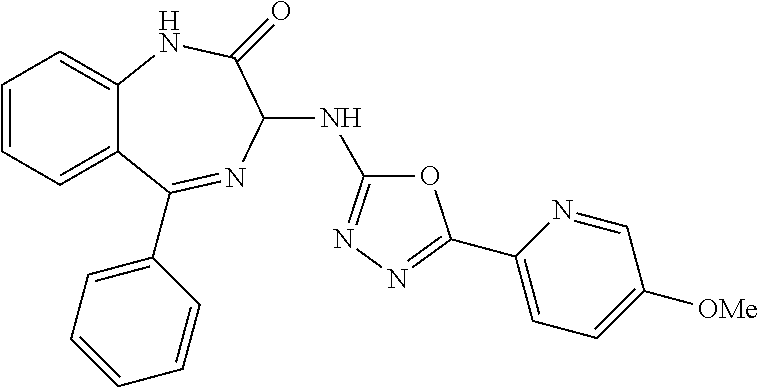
C1=CC=C2C(=C1)NC(=O)C(NC1=NN=C(C3=CC=C([OMe])C=N3)O1)N=C2C1=CC=CC=C1
